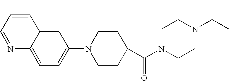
O=C(N1CCN(C(C)C)CC1)C1CCN(C2=CC=C3C(=C2)C=CC=N3)CC1
